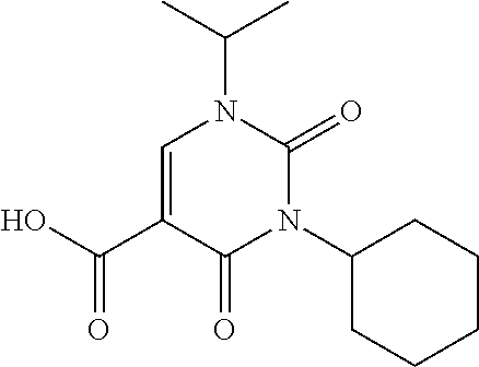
CC(C)N1C=C(C(=O)O)C(=O)N(C2CCCCC2)C1=O
